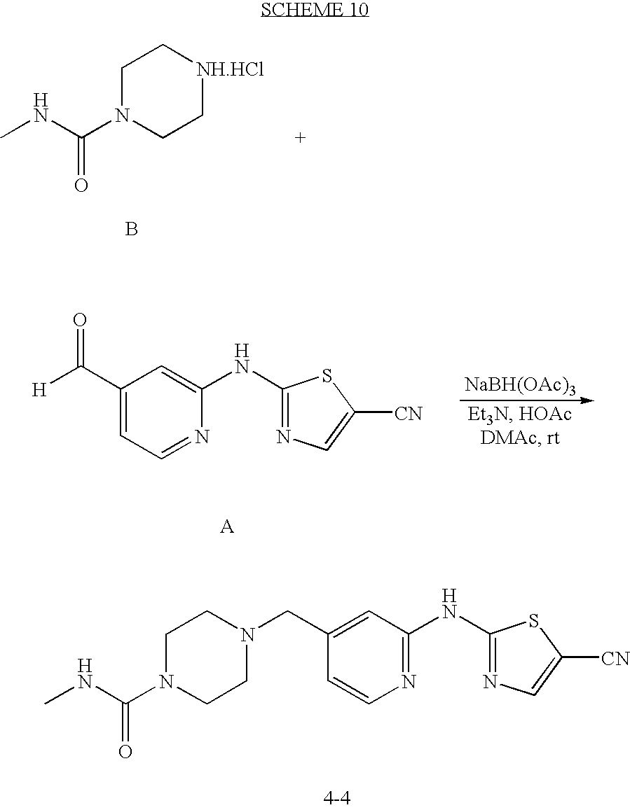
C1N(C(NC)=O)CCN(CC2=CC(NC3=NC=C([CN])S3)=NC=C2)C1.C1N(C(NC)=O)CC[NH.HCl]C1.B.[NaBH(OAc)3].C1(NC2=CC(C([H])=O)=CC=N2)=NC=C([CN])S1
